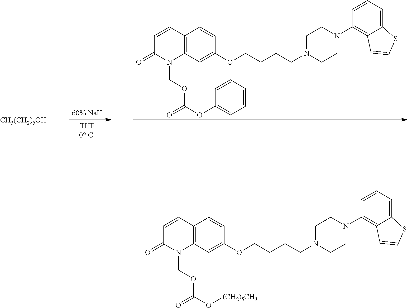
C12=C(C=C(OCCCCN3CCN(C4=C5C(=CC=C4)SC=C5)CC3)C=C1)N(COC(O[(CH2)5CH3])=O)C(=O)C=C2.C12=C(C=C(OCCCCN3CCN(C4=C5C(=CC=C4)SC=C5)CC3)C=C1)N(COC(OC1=CC=CC=C1)=O)C(=O)C=C2.[CH3(CH2)5OH]
